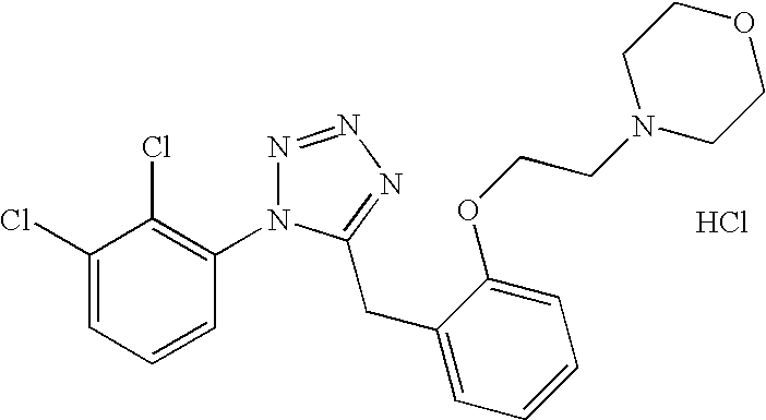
C1(Cl)=CC=CC(N2N=NN=C2CC2=CC=CC=C2OCCN2CCOCC2)=C1Cl.Cl
